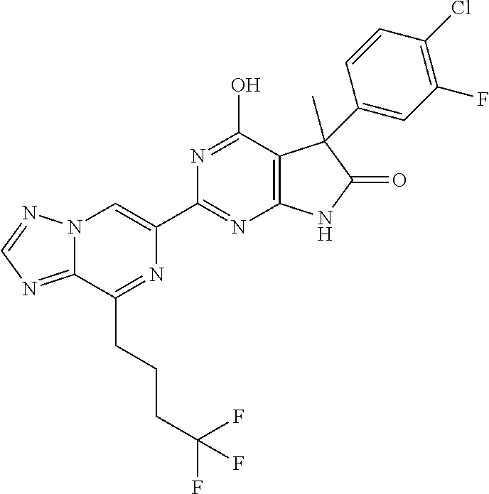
C12=NC=NN1C=C(C1=NC3=C(C(O)=N1)C(C)(C1=CC(F)=C(Cl)C=C1)C(=O)N3)N=C2CCCC(F)(F)F
